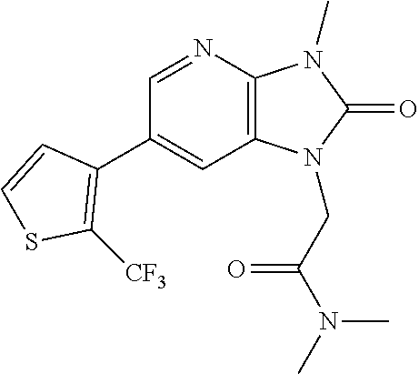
C1(C2=C([CF3])SC=C2)=CC2=C(N=C1)N(C)C(=O)N2CC(N(C)C)=O
